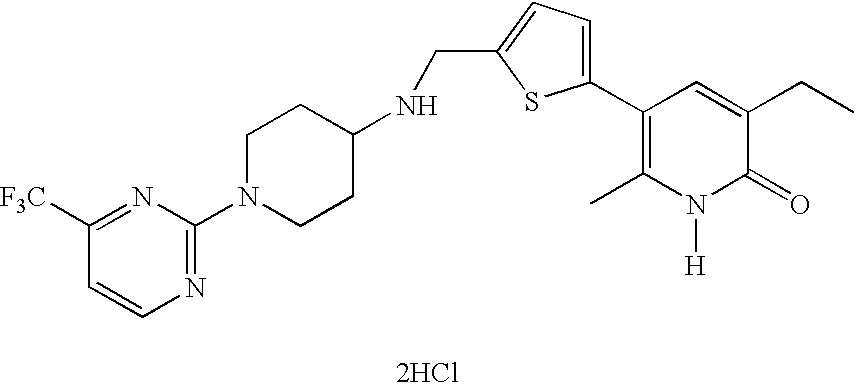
[2HCl].C1(C2=CC=C(CNC3CCN(C4=NC=CC([F3C])=N4)CC3)S2)=C(C)N([H])C(=O)C(CC)=C1
